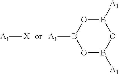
[A1][X].[A1]B1OB([A1])OB([A1])O1
